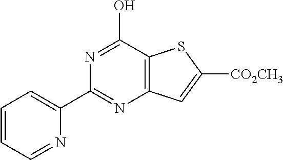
N1=C(O)C2=C(N=C1C1=CC=CC=N1)C=C([CO2CH3])S2
